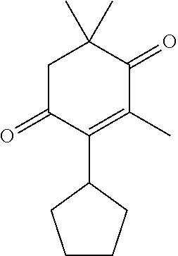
C1C(=O)C(C2CCCC2)=C(C)C(=O)C1(C)C
